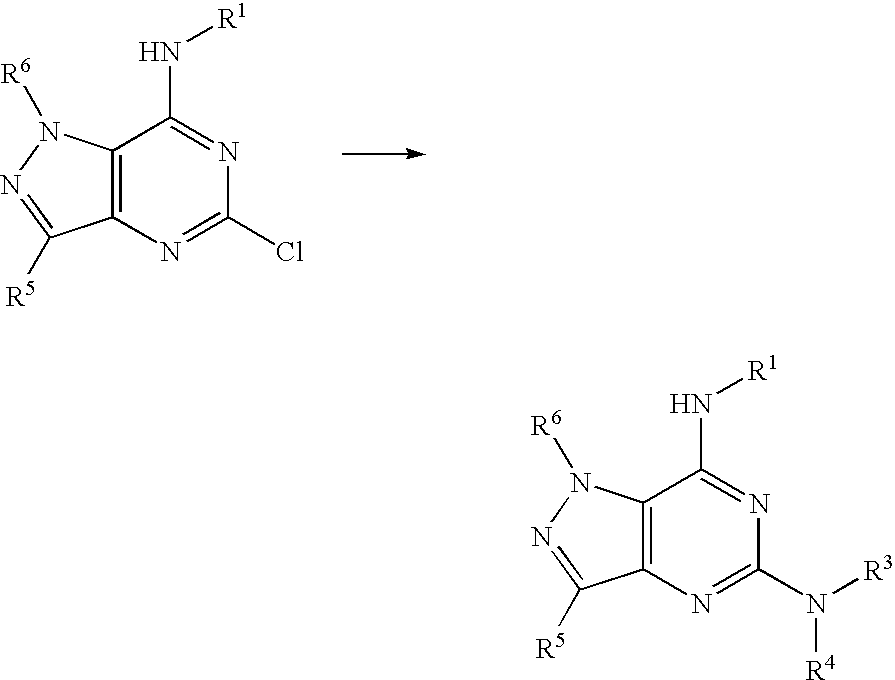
C12=C(N=C(Cl)N=C1N[R1])C([R5])=NN2[R6].C12=C(N=C(N([R3])[R4])N=C1N[R1])C([R5])=NN2[R6]
